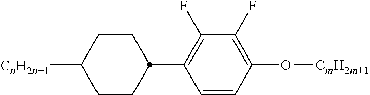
C1CC([CnH2n+1])CCC1C1=C(F)C(F)=C(O[CmH2m+1])C=C1
